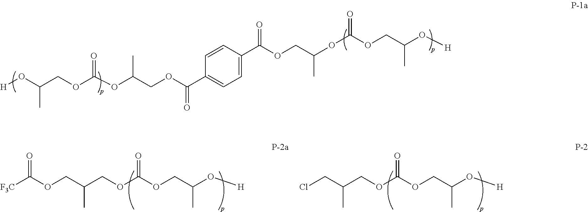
[H]OC(COC(OC(COC(C1=CC=C(C(OCC(OC(=O)OCC(O[H])C)C)=O)C=C1)=O)C)=O)C.[F3C]C(OCC(COC(OCC(O[H])C)=O)C)=O.ClCC(COC(OCC(O[H])C)=O)C
